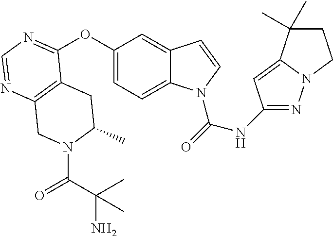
C12=C(N=CN=C1OC1=CC=C3C(=C1)C=CN3C(=O)NC1=NN3C(=C1)C(C)(C)CC3)CN(C(C(C)(N)C)=O)C(C)C2
